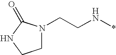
C1N(CCN*)C(=O)NC1
